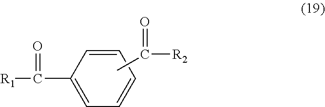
[R1]C(C1=CC=CC=C1)=O.CC([R2])=O
